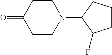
C1CC(=O)CCN1C1CCCC1F
